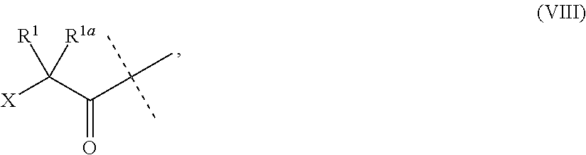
[X]C(C(C(C)(C)C)=O)([R1])[R1a]
